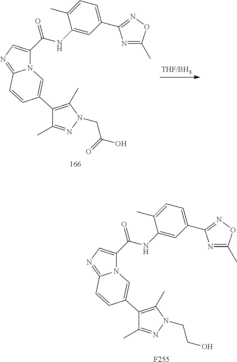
N12C(=NC=C1C(NC1=CC(C3=NOC(C)=N3)=CC=C1C)=O)C=CC(C1=C(C)N(CC(O)=O)N=C1C)=C2.N12C(=NC=C1C(NC1=CC(C3=NOC(C)=N3)=CC=C1C)=O)C=CC(C1=C(C)N(CCO)N=C1C)=C2.[F255]
